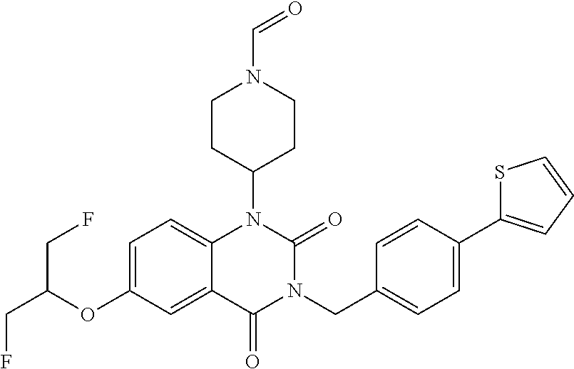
C1=C(OC(CF)CF)C=C2C(=C1)N(C1CCN(C=O)CC1)C(=O)N(CC1=CC=C(C3=CC=CS3)C=C1)C2=O
